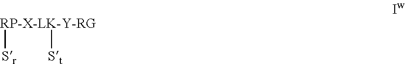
[RP-X-LK-Y-RG]([Sr])[St]
